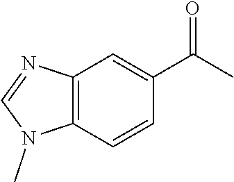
C12=C(C=CC(C(C)=O)=C1)N(C)C=N2
